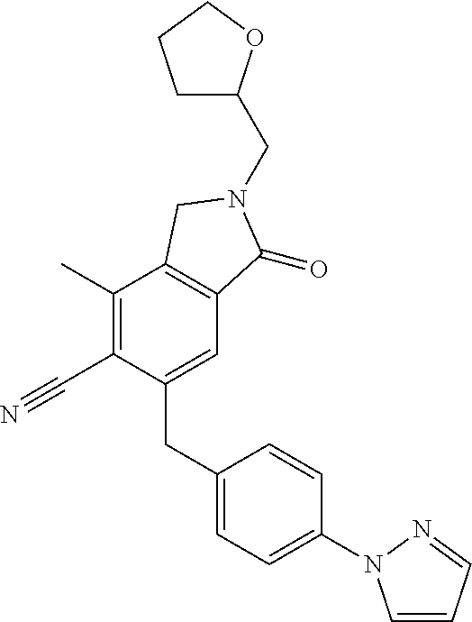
C(N1C(=O)C2=C(C(C)=C(C#N)C(CC3=CC=C(N4C=CC=N4)C=C3)=C2)C1)C1CCCO1
